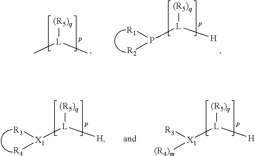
[X1]([R4])([R3])[L]([(R5)q])[H].[X1]([(R4)m])([R3])[L]([(R5)q])[H].[(R5)q][L](C)C.P([R2])([R1])[L]([(R5)q])[H]
